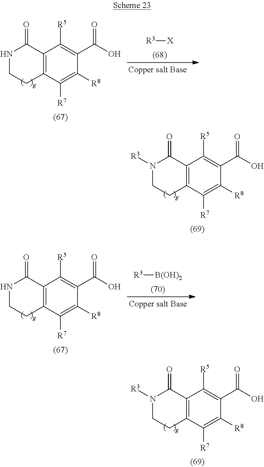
N1CCC2=C(C1=O)C([R5])=C(C(O)=O)C([R8])=C2[R7].[R3][X].N1([R3])CCC2=C(C1=O)C([R5])=C(C(O)=O)C([R8])=C2[R7].N1CCC2=C(C1=O)C([R5])=C(C(O)=O)C([R8])=C2[R7].[R3][B(OH)2].N1([R3])CCC2=C(C1=O)C([R5])=C(C(O)=O)C([R8])=C2[R7]
